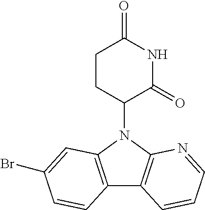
C12=C(N(C3CCC(=O)NC3=O)C3=C1C=CC=N3)C=C(Br)C=C2
